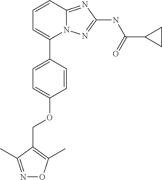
C1=CC2=NC(NC(C3CC3)=O)=NN2C(C2=CC=C(OCC3=C(C)ON=C3C)C=C2)=C1
